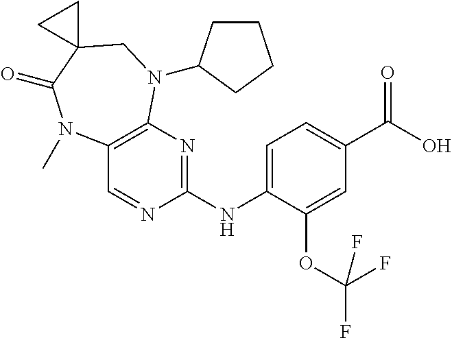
C1(NC2=NC3=C(C=N2)N(C)C(=O)C2(CN3C3CCCC3)CC2)=CC=C(C(O)=O)C=C1OC(F)(F)F
